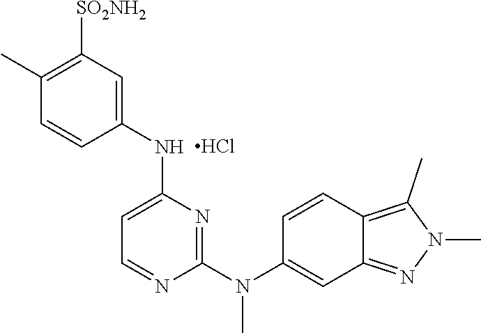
C1(N(C2=CC3=NN(C)C(C)=C3C=C2)C)=NC(NC2=CC([SO2NH2])=C(C)C=C2)=CC=N1.Cl
